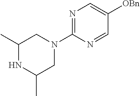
C1(C)NC(C)CN(C2=NC=C([OBn])C=N2)C1
